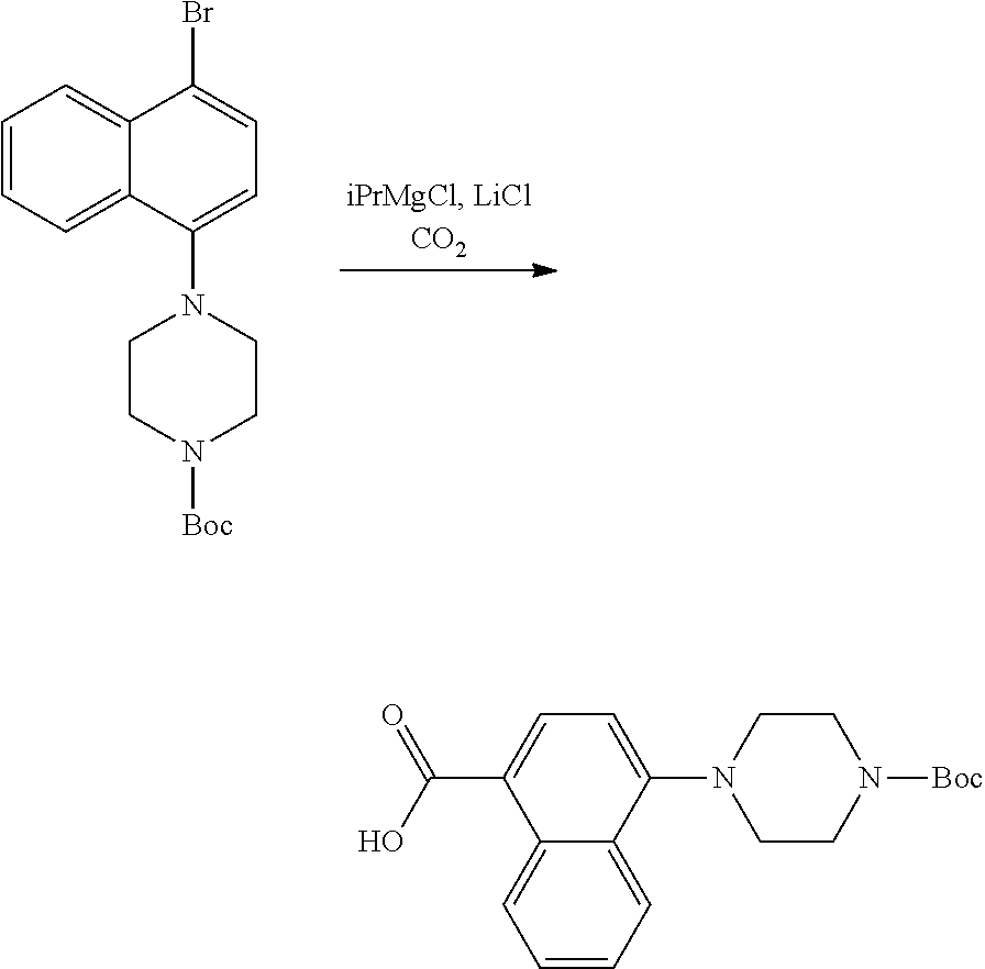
C1=CC=C2C(=C1)C(Br)=CC=C2N1CCN([Boc])CC1.C12=CC=CC=C1C(N1CCN([Boc])CC1)=CC=C2C(O)=O
